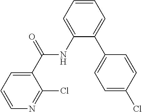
C1(C(=O)NC2=CC=CC=C2C2=CC=C(Cl)C=C2)=CC=CN=C1Cl
